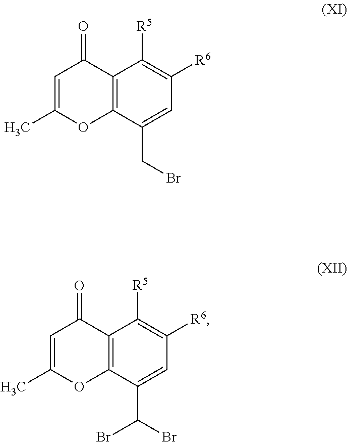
C12=C(C(CBr)=CC([R6])=C1[R5])OC(C)=CC2=O.C12=C(C(C(Br)Br)=CC([R6])=C1[R5])OC(C)=CC2=O
